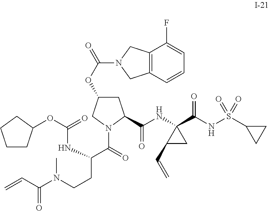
O(C1CC(C(=O)NC2(C(NS(C3CC3)(=O)=O)=O)C(C=C)C2)N(C(=O)C(CCN(C(C=C)=O)C)NC(OC2CCCC2)=O)C1)C(=O)N1CC2=C(C1)C=CC=C2F
